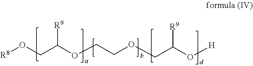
[R8]OCC(OCCOCC(O[H])[R9])[R9]
